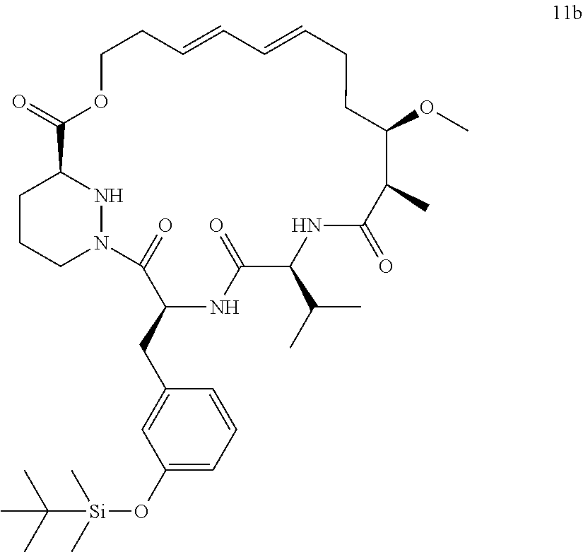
C1CCN2NC1C(=O)OCCC=CC=CCCC(OC)C(C)C(=O)NC(C(C)C)C(=O)NC(CC1=CC(O[Si](C)(C)C(C)(C)C)=CC=C1)C2=O
